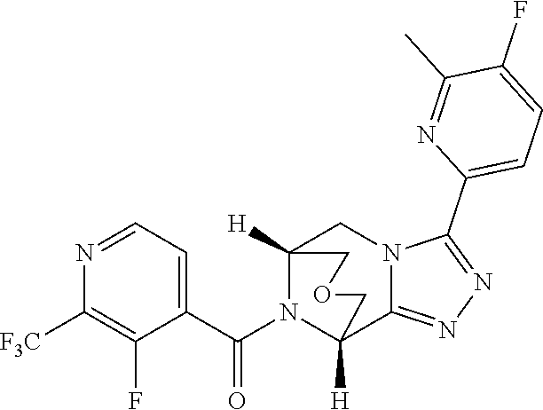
N1=CC=C(C(N2C3([H])C4=NN=C(C5=CC=C(F)C(C)=N5)N4CC2([H])COC3)=O)C(F)=C1[F3C]
